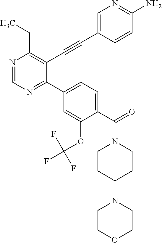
N1=CN=C(C2=CC=C(C(N3CCC(N4CCOCC4)CC3)=O)C(OC(F)(F)F)=C2)C(C#CC2=CN=C(N)C=C2)=C1CC
